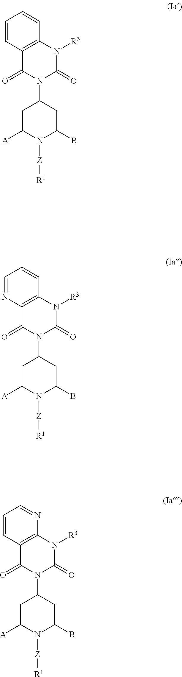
C12=C(N([R3])C(=O)N(C3CC([A])N([Z][R1])C(B)C3)C1=O)C=CC=C2.C12=C(N([R3])C(=O)N(C3CC([A])N([Z][R1])C(B)C3)C1=O)C=CC=N2.C12=C(N([R3])C(=O)N(C3CC([A])N([Z][R1])C(B)C3)C1=O)N=CC=C2
